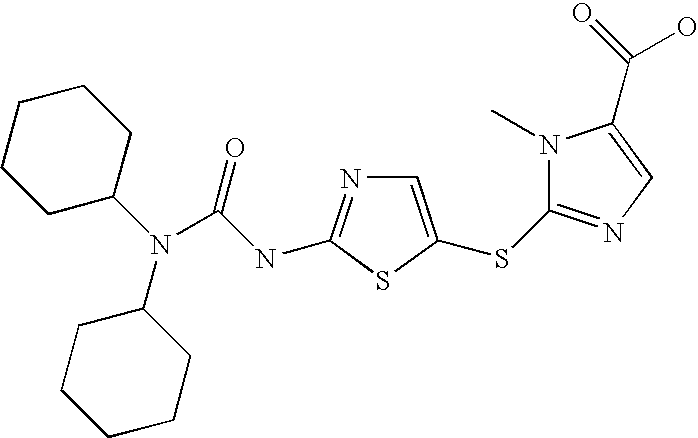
C(=O)(O)C1=CN=C(SC2=CN=C(NC(N(C3CCCCC3)C3CCCCC3)=O)S2)N1C
